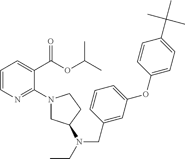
C1=CN=C(N2CC(N(CC)CC3=CC(OC4=CC=C(C(C)(C)C)C=C4)=CC=C3)CC2)C(C(OC(C)C)=O)=C1
